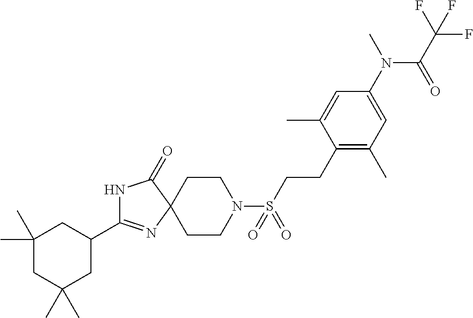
C1(C)(C)CC(C)(C)CC(C2=NC3(C(=O)N2)CCN(S(=O)(=O)CCC2=C(C)C=C(N(C)C(C(F)(F)F)=O)C=C2C)CC3)C1
